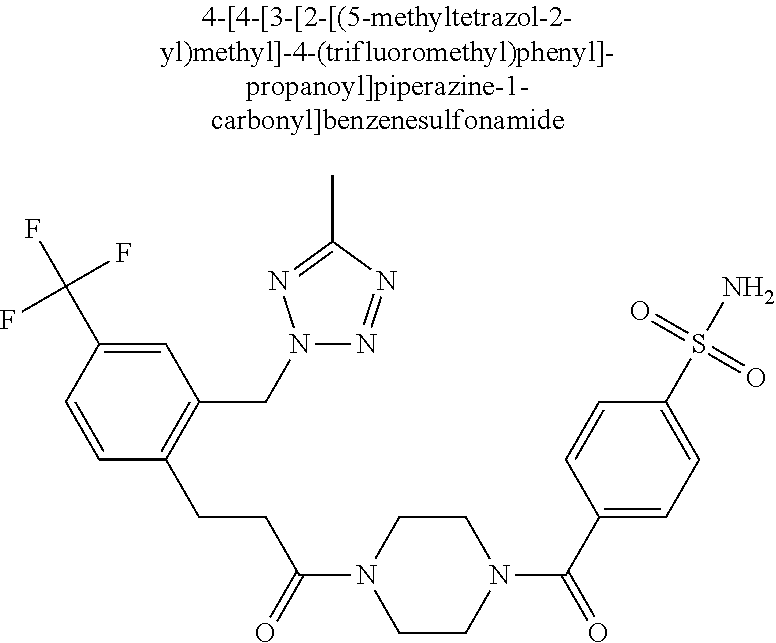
C1(C(F)(F)F)=CC(CN2N=NC(C)=N2)=C(CCC(N2CCN(C(C3=CC=C(S(N)(=O)=O)C=C3)=O)CC2)=O)C=C1
